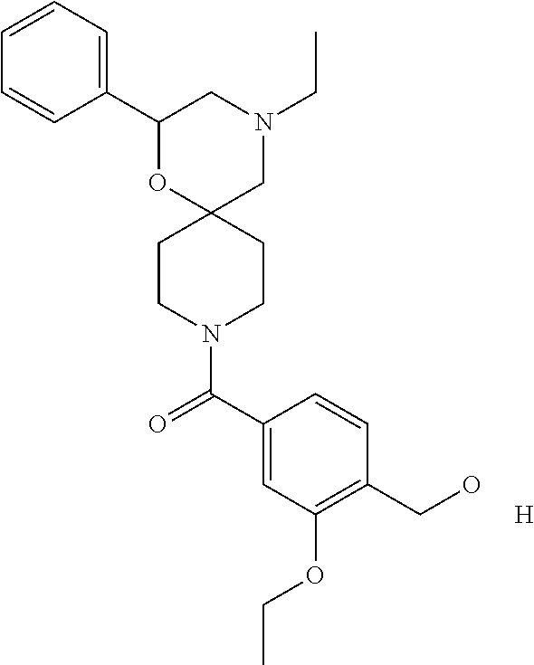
N1(CC)CC2(OC(C3=CC=CC=C3)C1)CCN(C(C1=CC(OCC)=C(CO)C=C1)=O)CC2.[H]
